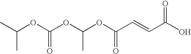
O(C(OC(OC(C=CC(O)=O)=O)C)=O)C(C)C
